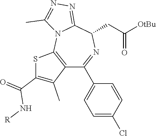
[OtBu]C(CC1N=C(C2=CC=C(Cl)C=C2)C2=C(N3C1=NN=C3C)SC(C(N[R])=O)=C2C)=O
